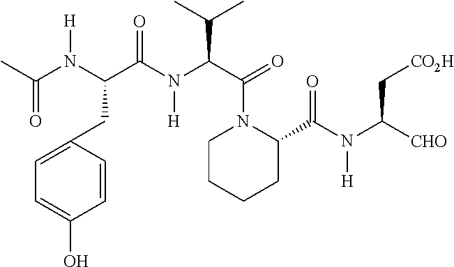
CC(N(C(C(N(C(C(=O)N1CCCCC1C(N(C([CHO])C[CO2H])[H])=O)C(C)C)[H])=O)CC1=CC=C(O)C=C1)[H])=O
